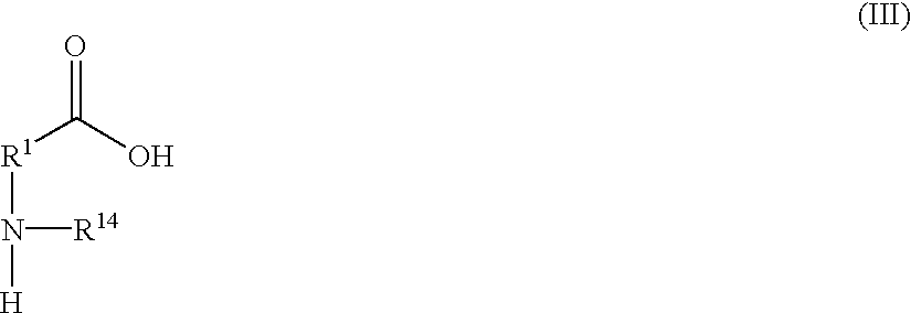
[R1](C(O)=O)N([R14])[H]
